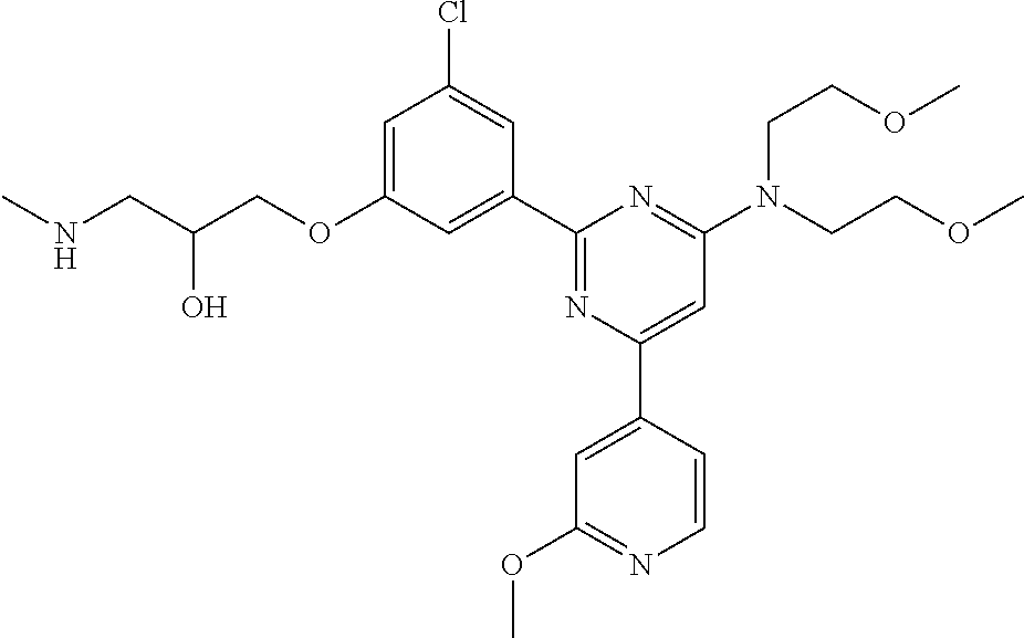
C1=C(OCC(CNC)O)C=C(C2=NC(C3=CC(OC)=NC=C3)=CC(N(CCOC)CCOC)=N2)C=C1Cl
